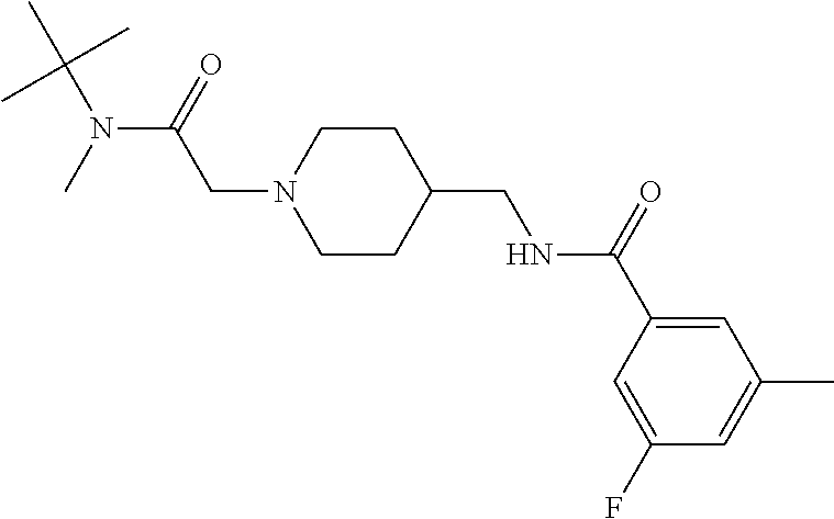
C(N1CCC(CNC(C2=CC(C)=CC(F)=C2)=O)CC1)C(N(C)C(C)(C)C)=O
